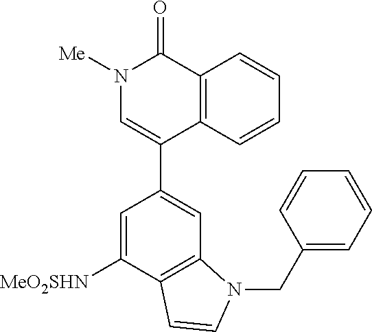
C1=C([MeO2SHN])C2=C(C=C1C1=CN([Me])C(=O)C3=C1C=CC=C3)N(CC1=CC=CC=C1)C=C2
